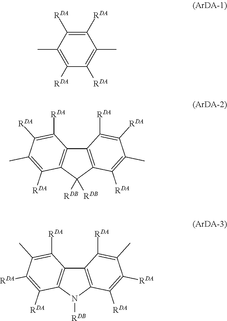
C1([RDA])=C([RDA])C(C)=C([RDA])C([RDA])=C1C.C12=C(C([RDB])([RDB])C3=C1C([RDA])=C([RDA])C(C)=C3[RDA])C([RDA])=C(C)C([RDA])=C2[RDA].C12=C(N([RDB])C3=C1C([RDA])=C(C)C([RDA])=C3[RDA])C([RDA])=C([RDA])C(C)=C2[RDA]
